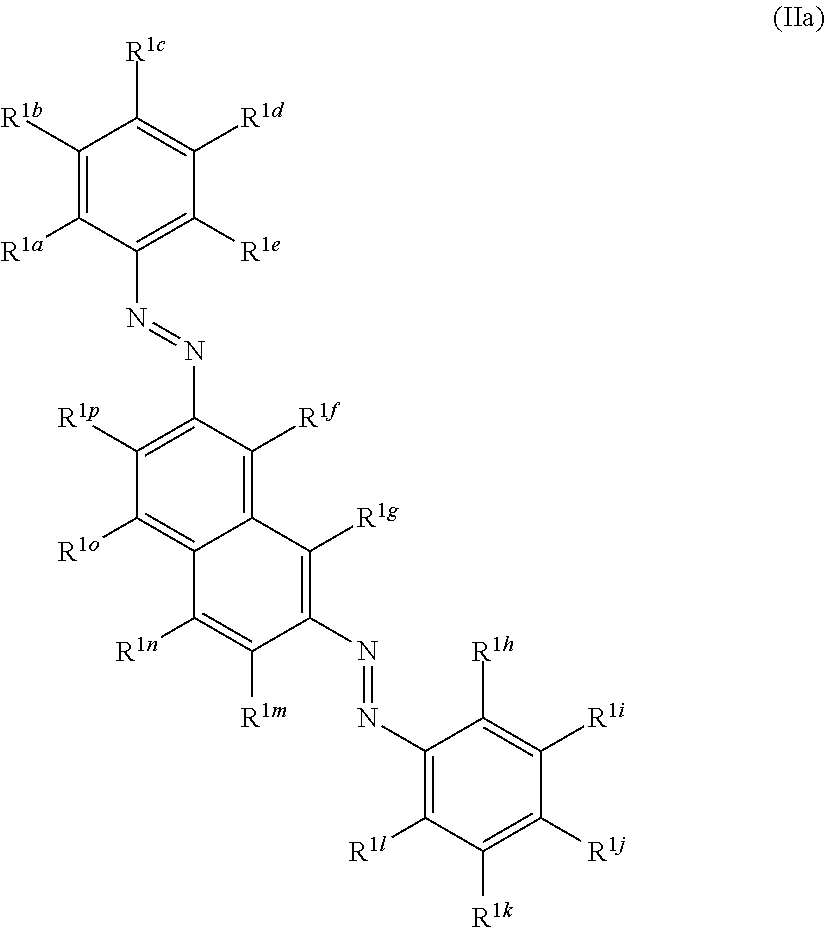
C1([R1b])=C([R1a])C(N=NC2=C([R1p])C([R1o])=C3C(=C2[R1f])C([R1g])=C(N=NC2=C([R1l])C([R1k])=C([R1j])C([R1i])=C2[R1h])C([R1m])=C3[R1n])=C([R1e])C([R1d])=C1[R1c]
